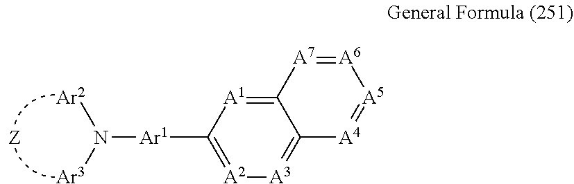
C12=[A1]C([Ar1]N([Ar2])[Ar3])=[A2][A3]=C1[A4]=[A5][A6]=[A7]2.[Z]
